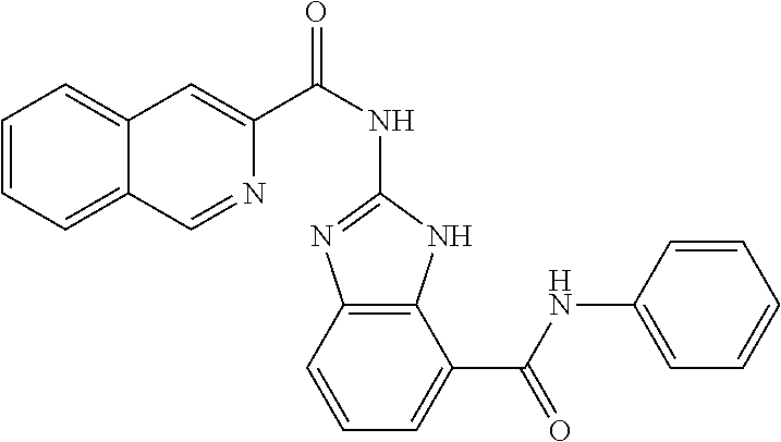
C1=CC=C2C(=C1)C=C(C(NC1=NC3=C(N1)C(C(NC1=CC=CC=C1)=O)=CC=C3)=O)N=C2
